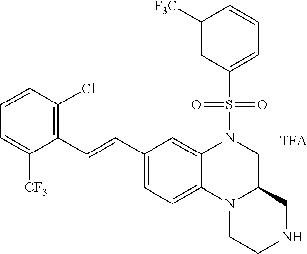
C1=C([CF3])C(C=CC2=CC=C3C(=C2)N(S(C2=CC=CC([F3C])=C2)(=O)=O)CC2N3CCNC2)=C(Cl)C=C1
